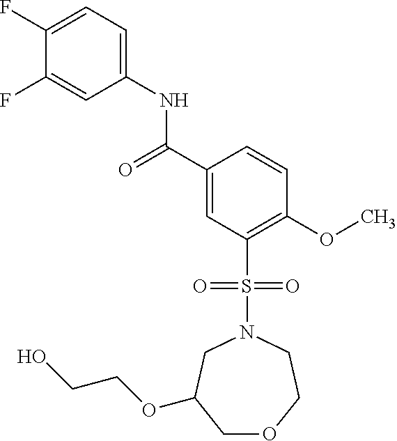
C1(F)=CC=C(NC(C2=CC(S(=O)(=O)N3CC(OCCO)COCC3)=C(OC)C=C2)=O)C=C1F
